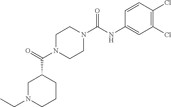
C1N(C(NC2=CC(Cl)=C(Cl)C=C2)=O)CCN(C(C2CN(CC)CCC2)=O)C1
